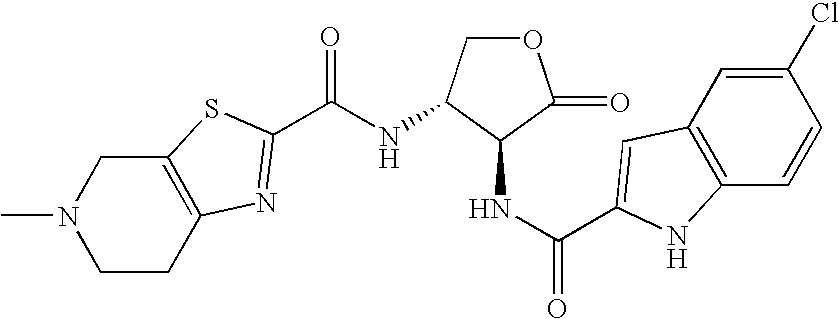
N(C(=O)C1=NC2=C(CN(C)CC2)S1)C1COC(=O)C1NC(=O)C1=CC2=C(C=CC(Cl)=C2)N1
